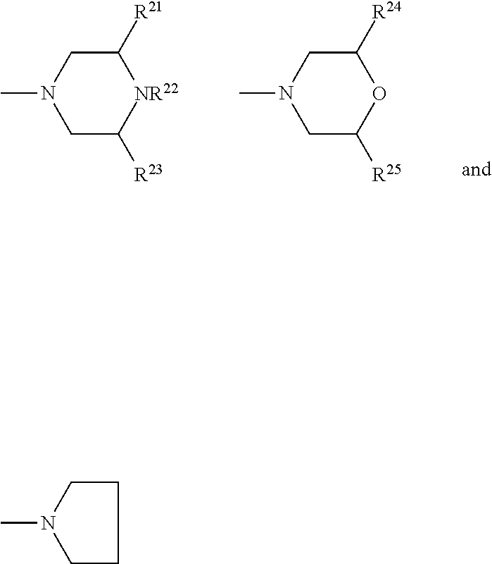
C1C([R23])[NR22]C([R21])CN1C.C1C([R25])OC([R24])CN1C.C1CN(C)CC1
